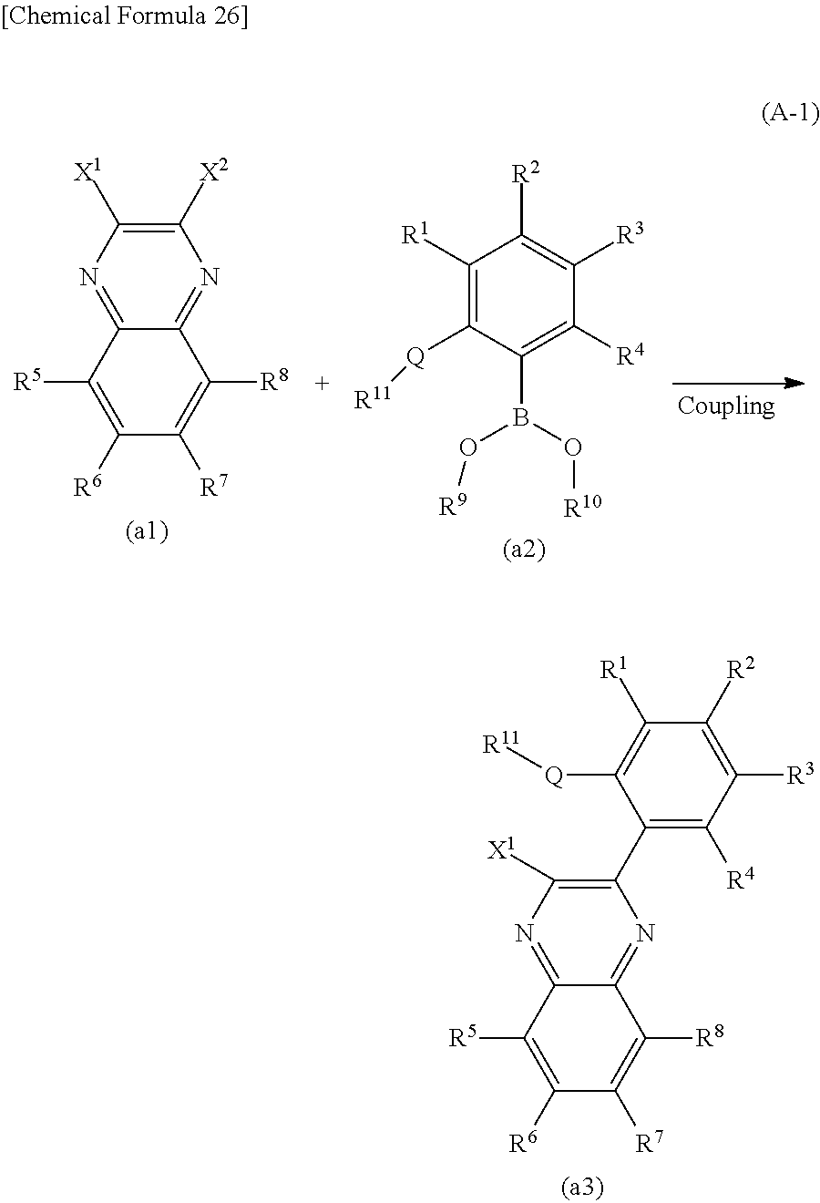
C12=NC([X1])=C(C3=C([R4])C([R3])=C([R2])C([R1])=C3[Q][R11])N=C1C([R8])=C([R7])C([R6])=C2[R5].C12=NC([X1])=C([X2])N=C1C([R8])=C([R7])C([R6])=C2[R5].C1([R1])=C([Q][R11])C(B(O[R10])O[R9])=C([R4])C([R3])=C1[R2]
